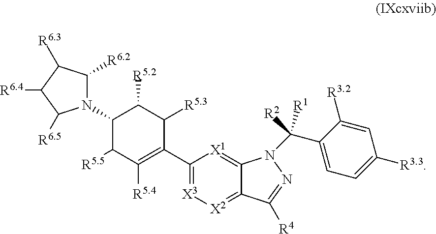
N1(C2C([R5.5])C([R5.4])=C(C3=[X3][X2]=C4C(=[X1]3)N(C(C3=CC=C([R3.3])C=C3[R3.2])([R2])[R1])N=C4[R4])C([R5.3])C2[R5.2])C([R6.2])C([R6.3])C([R6.4])C1[R6.5]
